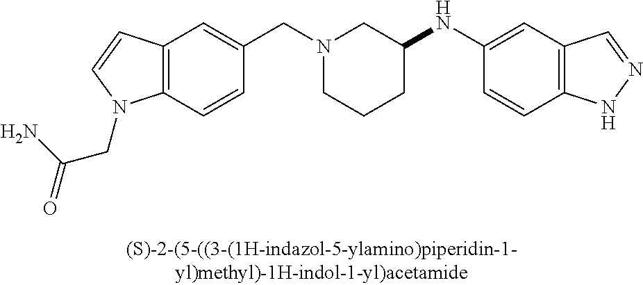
N1(CC2=CC3=C(C=C2)N(CC(=O)N)C=C3)CCCC(NC2=CC3=C(C=C2)NN=C3)C1
